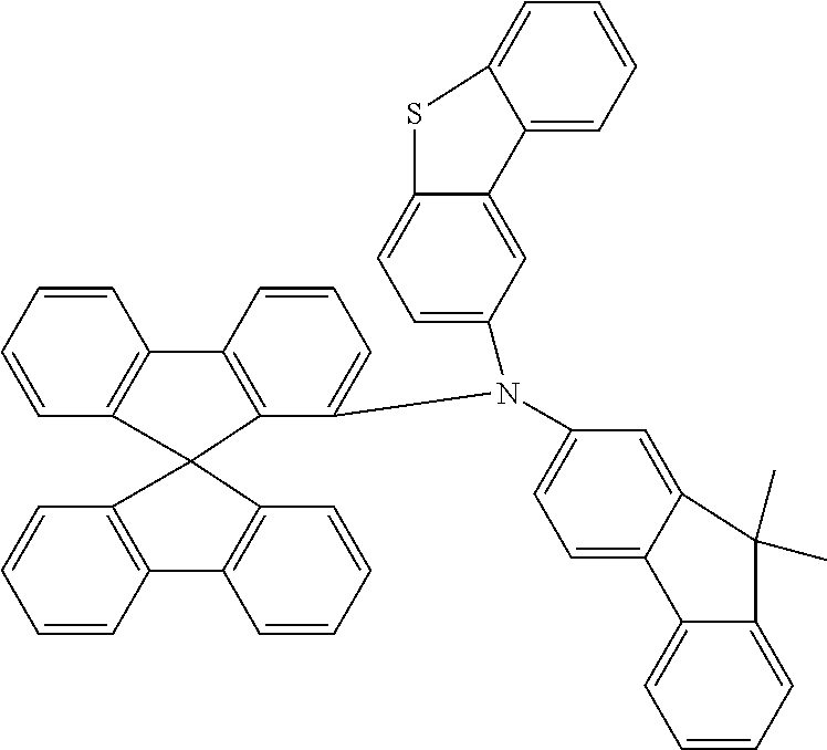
C1=CC=CC2=C1C1(C3=C2C=CC=C3N(C2=CC=C3C(=C2)C2=CC=CC=C2S3)C2=CC=C3C(=C2)C(C)(C)C2=CC=CC=C32)C2=C(C=CC=C2)C2=C1C=CC=C2
